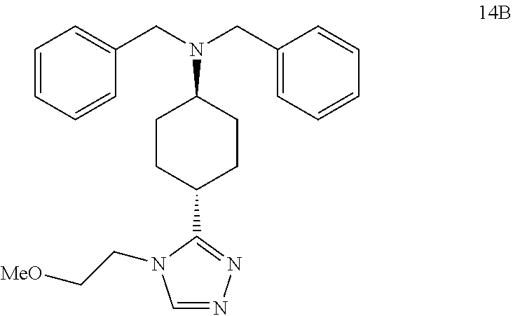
C1=CC=CC(CN(CC2=CC=CC=C2)C2CCC(C3=NN=CN3CC[MeO])CC2)=C1
